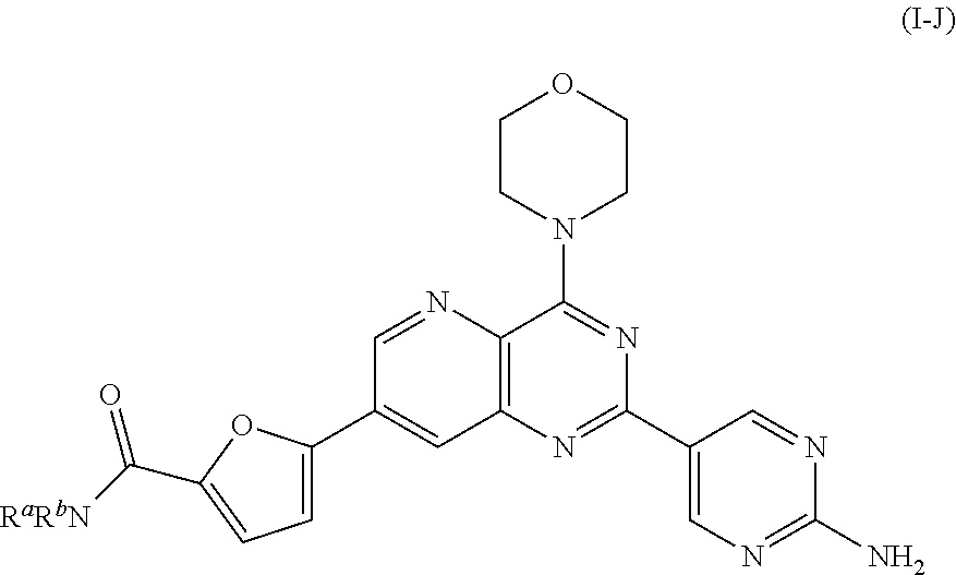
C12=C(C(N3CCOCC3)=NC(C3=CN=C(N)N=C3)=N1)N=CC(C1=CC=C(C([RaRbN])=O)O1)=C2
